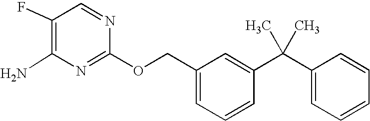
C1(F)=C(N)N=C(OCC2=CC=CC(C(C3=CC=CC=C3)(C)C)=C2)N=C1
